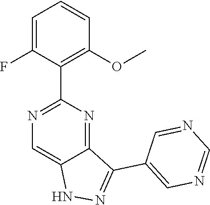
N1=C(C2=C(OC)C=CC=C2F)N=C2C(=C1)NN=C2C1=CN=CN=C1
